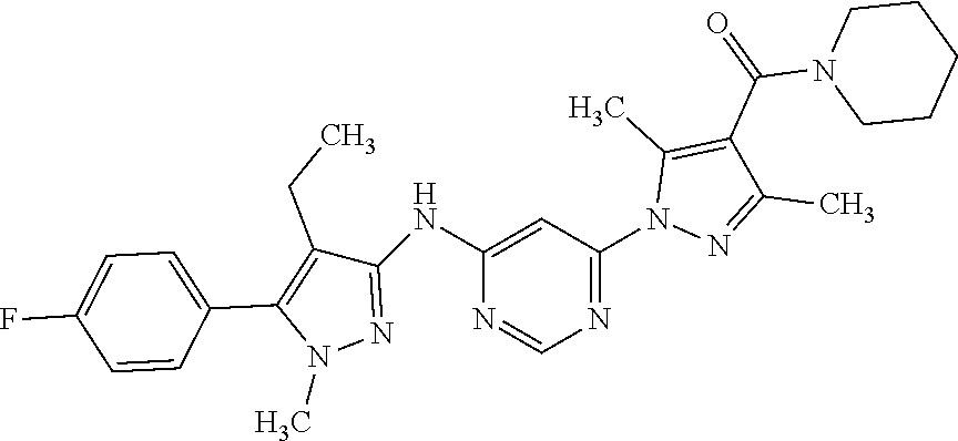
C1(NC2=NN(C)C(C3=CC=C(F)C=C3)=C2CC)=CC(N2N=C(C)C(C(=O)N3CCCCC3)=C2C)=NC=N1
